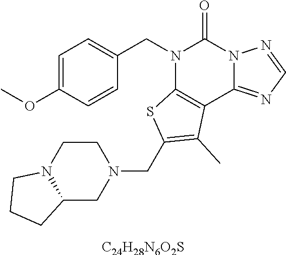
C1=C(OC)C=CC(CN2C3=C(C4=NC=NN4C2=O)C(C)=C(CN2CCN4C(C2)CCC4)S3)=C1.[C24H28N6O2S]
